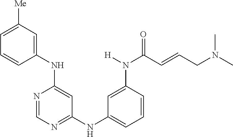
C1=C([Me])C=C(NC2=CC(NC3=CC=CC(N(C(=O)C=CCN(C)C)[H])=C3)=NC=N2)C=C1
